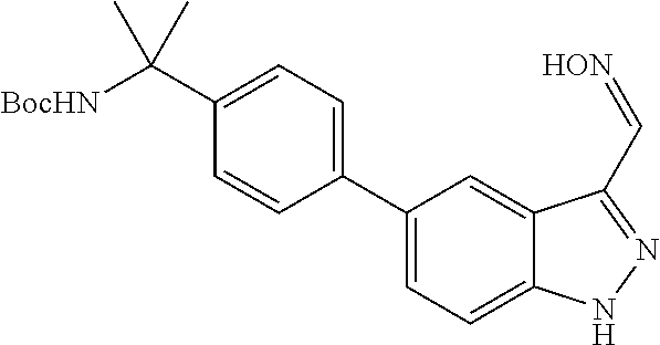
[BocHN]C(C1=CC=C(C2=CC=C3C(=C2)C(C=[HON])=NN3)C=C1)(C)C
